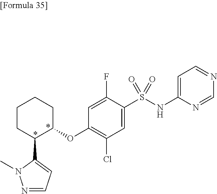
C1C(OC2=C(Cl)C=C(S(NC3=CC=NC=N3)(=O)=O)C(F)=C2)C(C2=CC=NN2C)CCC1
